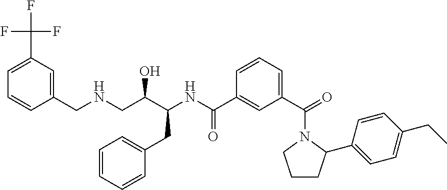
FC(C1=CC=CC(CNCC(C(NC(C2=CC(C(=O)N3CCCC3C3=CC=C(CC)C=C3)=CC=C2)=O)CC2=CC=CC=C2)O)=C1)(F)F
